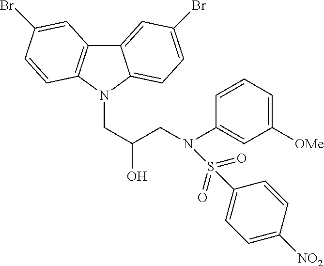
C12=CC(Br)=CC=C1N(CC(O)CN(C1=CC([OMe])=CC=C1)S(=O)(=O)C1=CC=C([NO2])C=C1)C1=C2C=C(Br)C=C1
